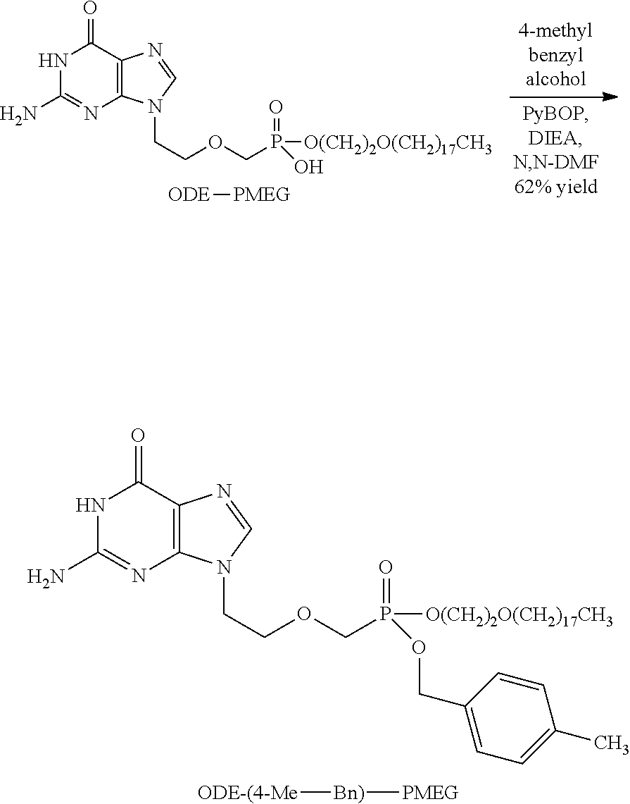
N1C(N)=NC2=C(N=CN2CCOCP([O(CH2)2O(CH2)17CH3])(=O)O)C1=O.[ODE][PMEG].N1C(N)=NC2=C(N=CN2CCOCP([O(CH2)2O(CH2)17CH3])(=O)OCC2=CC=C(C)C=C2)C1=O.[ODE-(4-Me][Bn)][PMEG]
